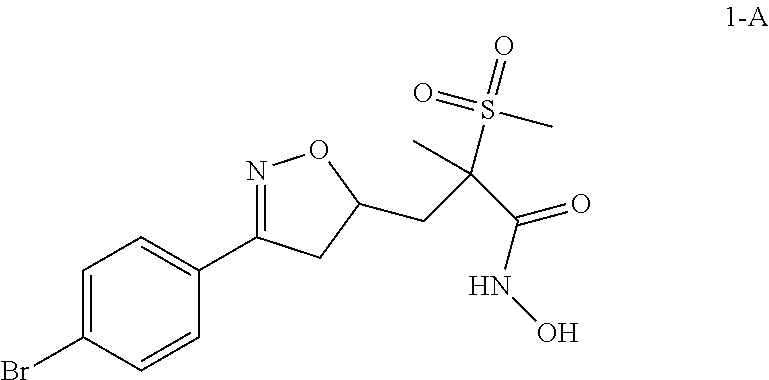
C1=C(Br)C=CC(C2=NOC(CC(C(=O)NO)(S(C)(=O)=O)C)C2)=C1
